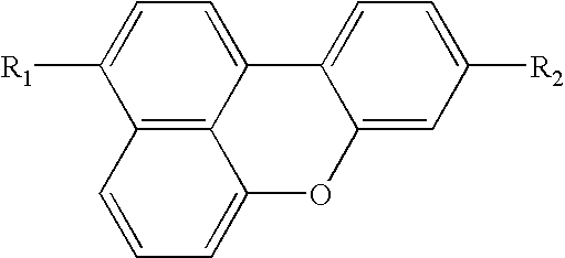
C12=C3C(=CC=C1[R1])C1=CC=C([R2])C=C1OC3=CC=C2
